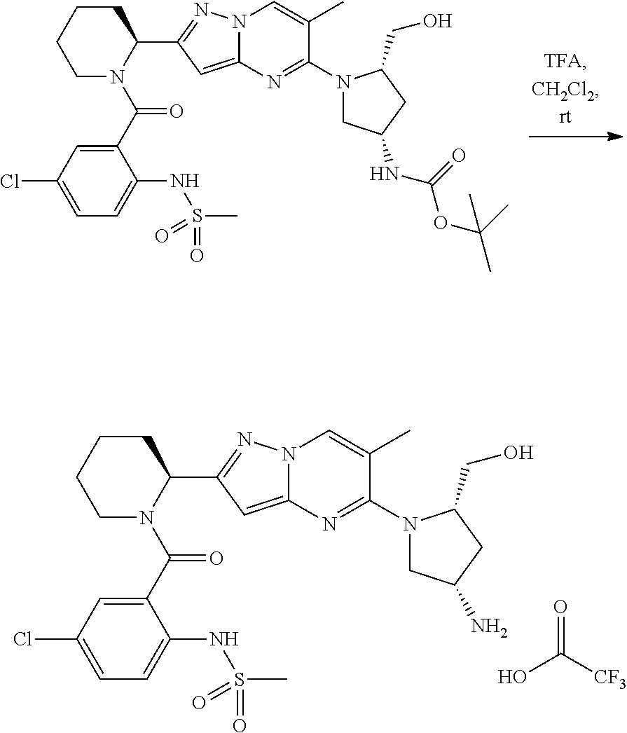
O=C([CF3])O.C1CCCN(C(C2=CC(Cl)=CC=C2NS(C)(=O)=O)=O)C1C1=NN2C(=C1)N=C(N1CC(N)CC1CO)C(C)=C2.C1CCCN(C(C2=CC(Cl)=CC=C2NS(C)(=O)=O)=O)C1C1=NN2C(=C1)N=C(N1CC(NC(OC(C)(C)C)=O)CC1CO)C(C)=C2
